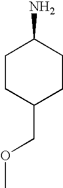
C1(COC)CCC(N)CC1
